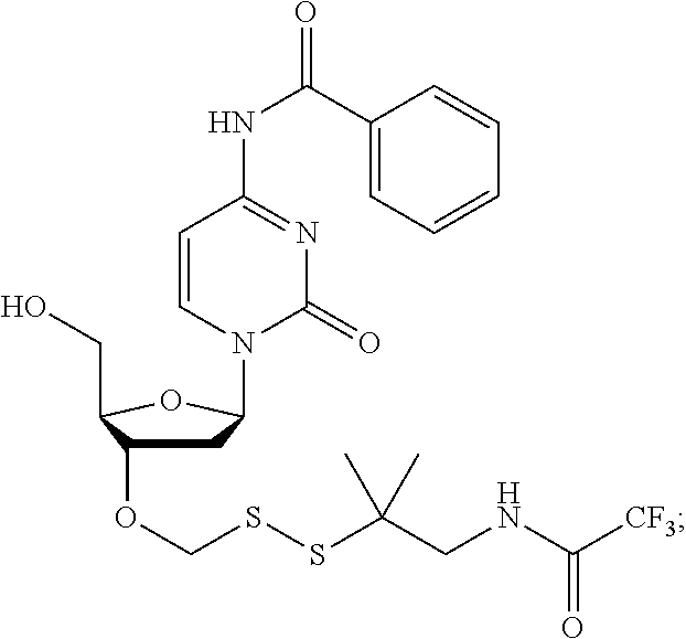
C1C(OCSSC(CNC([CF3])=O)(C)C)C(CO)OC1N1C=CC(NC(C2=CC=CC=C2)=O)=NC1=O
